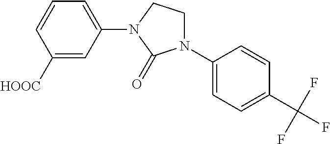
C1([HOOC])=CC(N2CCN(C3=CC=C(C(F)(F)F)C=C3)C2=O)=CC=C1
